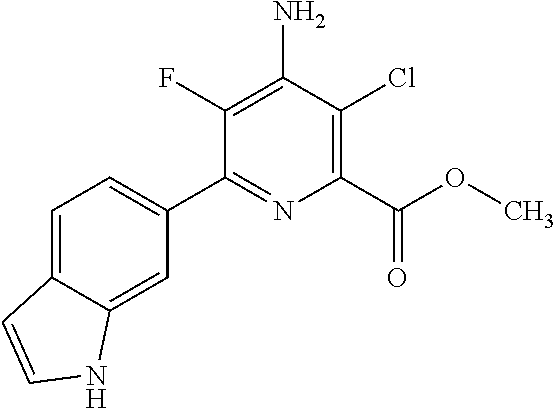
C1(F)=C(N)C(Cl)=C(C(OC)=O)N=C1C1=CC=C2C(=C1)NC=C2
